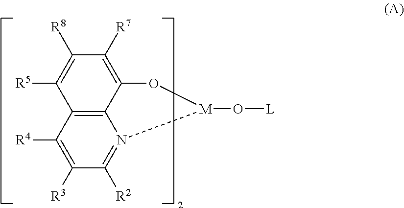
C12=C3C([R4])=C([R3])C([R2])=N1[M](O[L])OC2=C([R7])C([R8])=C3[R5]
